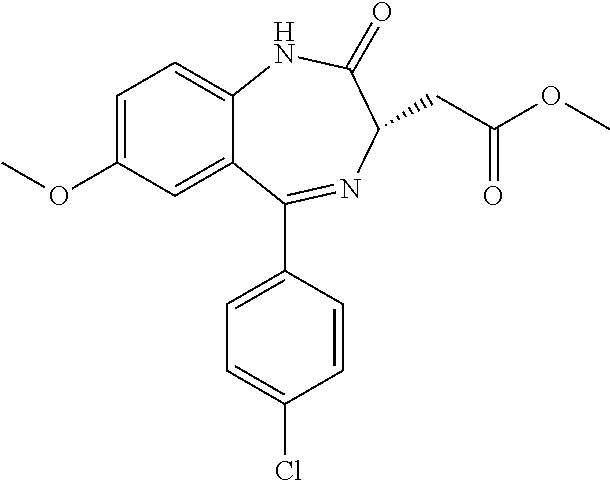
C1=C(OC)C=C2C(=C1)NC(=O)C(CC(OC)=O)N=C2C1=CC=C(Cl)C=C1
